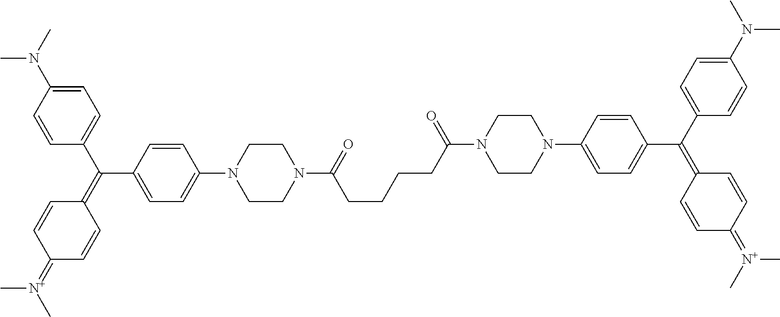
C1=C(N(C)C)C=CC(C(=C2C=CC(=[N+](C)C)C=C2)C2=CC=C(N3CCN(C(=O)CCCCC(=O)N4CCN(C5=CC=C(C(=C6C=CC(=[N+](C)C)C=C6)C6=CC=C(N(C)C)C=C6)C=C5)CC4)CC3)C=C2)=C1
